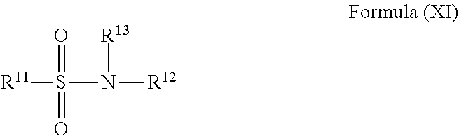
[R11]S(=O)(=O)N([R13])[R12]
